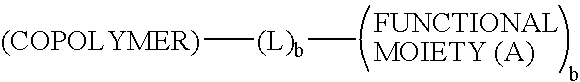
[(COPOLYMER)][(L)b]C
